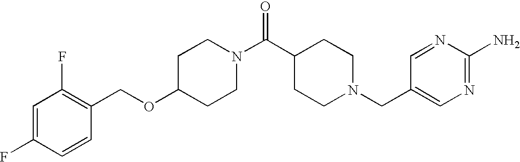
C1(OCC2=C(F)C=C(F)C=C2)CCN(C(C2CCN(CC3=CN=C(N)N=C3)CC2)=O)CC1
